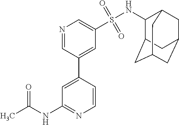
C1=CC(C2=CC(S(NC3C4CC5CC(CC3C5)C4)(=O)=O)=CN=C2)=CC(NC(C)=O)=N1
